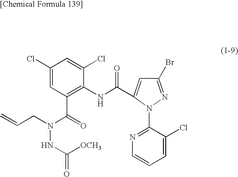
C1(Br)=NN(C2=NC=CC=C2Cl)C(C(NC2=C(C(N(NC(=O)[OCH3])CC=C)=O)C=C(Cl)C=C2Cl)=O)=C1
